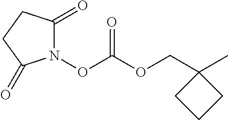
N1(OC(OCC2(C)CCC2)=O)C(=O)CCC1=O
